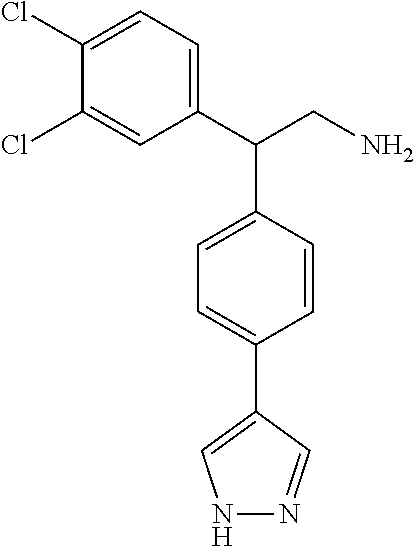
C1(Cl)=CC=C(C(CN)C2=CC=C(C3=CNN=C3)C=C2)C=C1Cl
